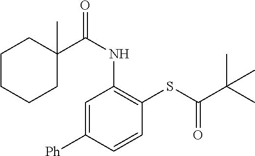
C1=C([Ph])C=CC(SC(C(C)(C)C)=O)=C1NC(=O)C1(C)CCCCC1
